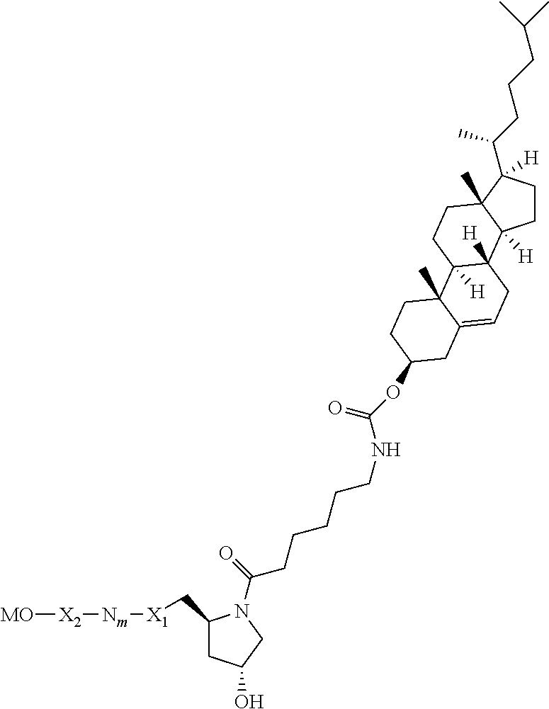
C1CC2([H])C(C)(CCC3([H])C2([H])CC=C2C3(C)CCC(OC(NCCCCCC(=O)N3C(C[X1][Nm][X2][MO])CC(O)C3)=O)C2)C1([H])C(CCCC(C)C)C
